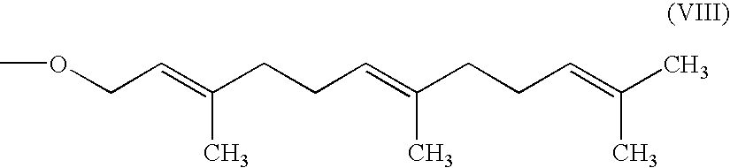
C(C=C(CCC=C(CCC=C(C)C)C)C)OC
